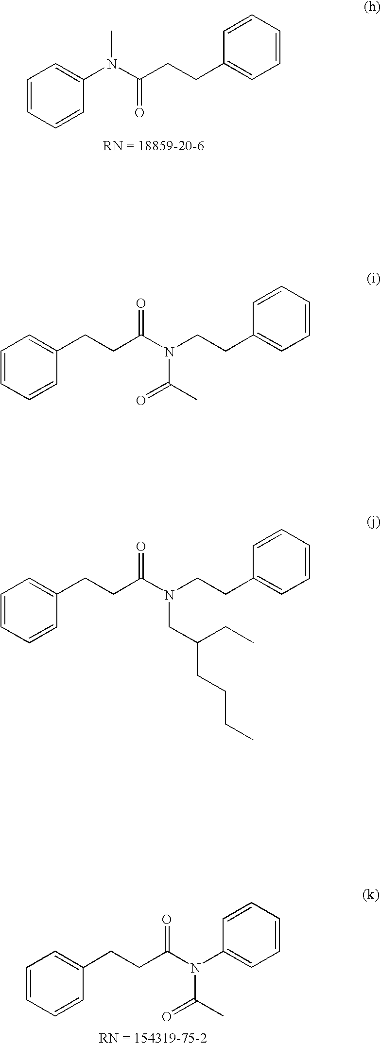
C1=CC=CC(N(C(CCC2=CC=CC=C2)=O)C)=C1.C1=CC=CC(CCC(N(C2=CC=CC=C2)C(C)=O)=O)=C1.C1=CC=CC(CCC(N(CCC2=CC=CC=C2)C(C)=O)=O)=C1.C1=CC=CC(CCC(N(CCC2=CC=CC=C2)CC(CC)CCCC)=O)=C1
